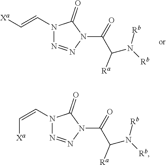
C(C(N([Rb])[Rb])[Ra])(=O)N1N=NN(C=C[Xa])C1=O.C(C(N([Rb])[Rb])[Ra])(=O)N1N=NN(C=C[Xa])C1=O
